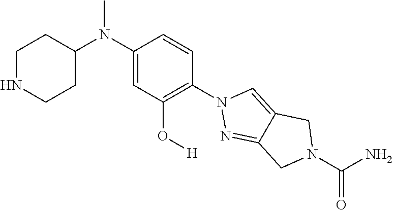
C1NCCC(N(C2=CC(O[H])=C(N3N=C4C(=C3)CN(C(N)=O)C4)C=C2)C)C1
